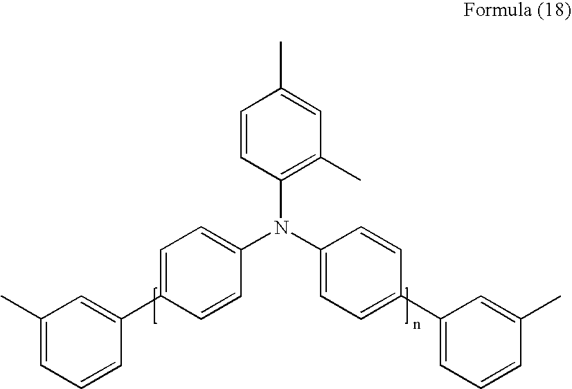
C1=CC(N(C2=CC=C(C3=CC=CC(C)=C3)C=C2)C2=CC=C(C3=CC(C)=CC=C3)C=C2)=C(C)C=C1C
